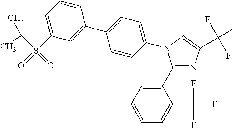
C1(C2=CC=CC=C2C(F)(F)F)=NC(C(F)(F)F)=CN1C1=CC=C(C2=CC(S(=O)(C(C)C)=O)=CC=C2)C=C1
